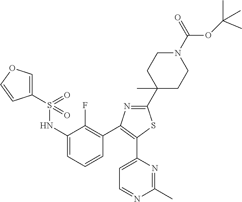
C1(NS(C2=COC=C2)(=O)=O)=CC=CC(C2=C(C3=CC=NC(C)=N3)SC(C3(C)CCN(C(OC(C)(C)C)=O)CC3)=N2)=C1F
